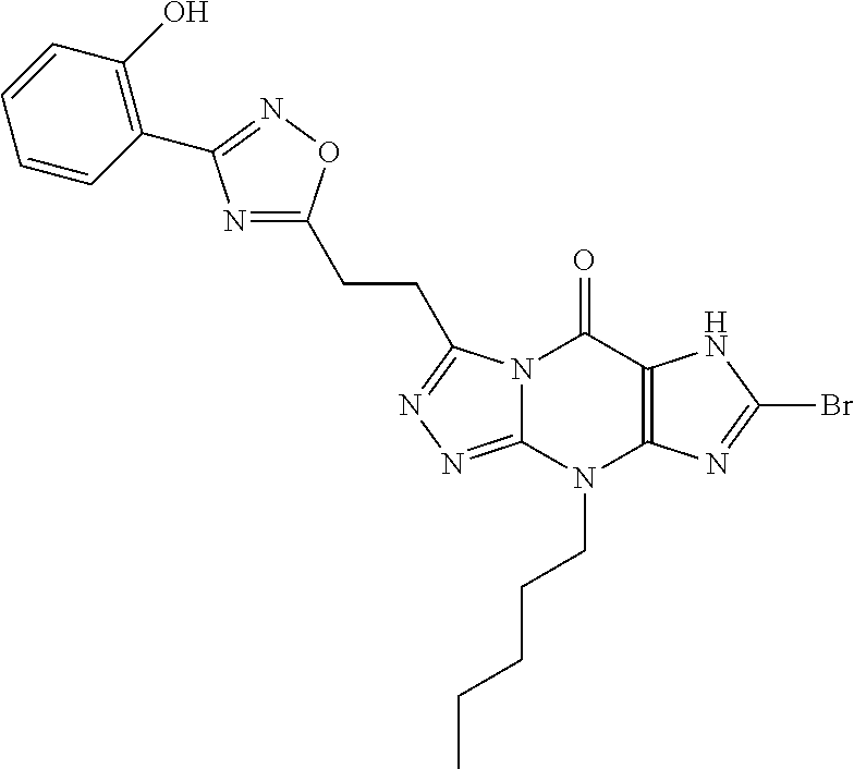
N1=C(CCC2=NN=C3N2C(=O)C2=C(N=C(Br)N2)N3CCCCC)ON=C1C1=C(O)C=CC=C1
